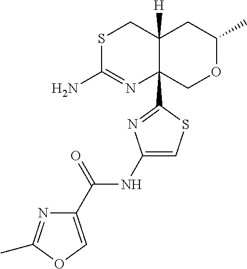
S1C(N)=NC2(C3=NC(NC(C4=COC(C)=N4)=O)=CS3)C([H])(C1)CC(C)OC2
